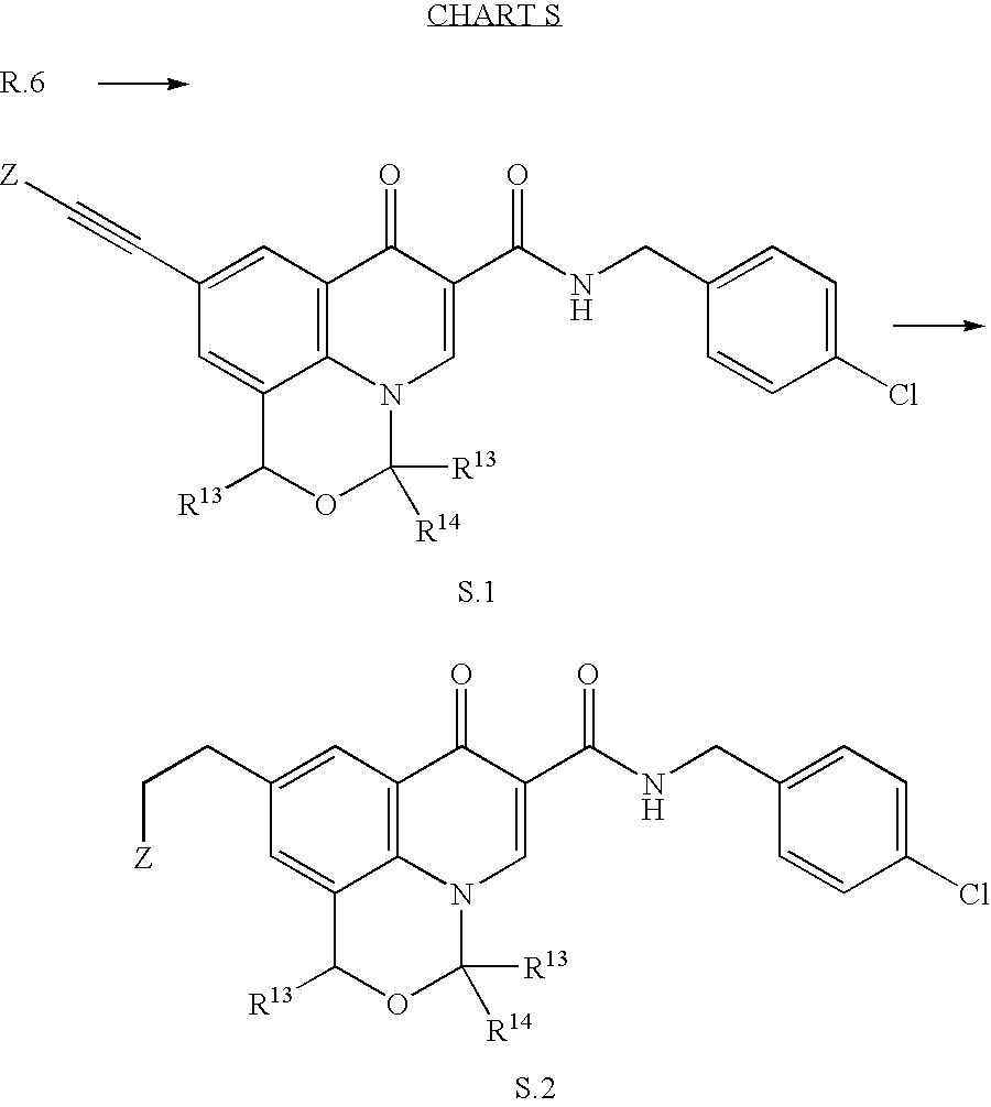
C12=C3C=C(C#C[Z])C=C1C([R13])OC([R13])([R14])N2C=C(C(NCC1=CC=C(Cl)C=C1)=O)C3=O.C12=C3C=C(CC[Z])C=C1C([R13])OC([R13])([R14])N2C=C(C(NCC1=CC=C(Cl)C=C1)=O)C3=O
